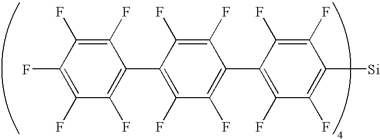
C1(F)=C(F)C(F)=C(F)C(F)=C1C1=C(F)C(F)=C(C2=C(F)C(F)=C([Si])C(F)=C2F)C(F)=C1F
